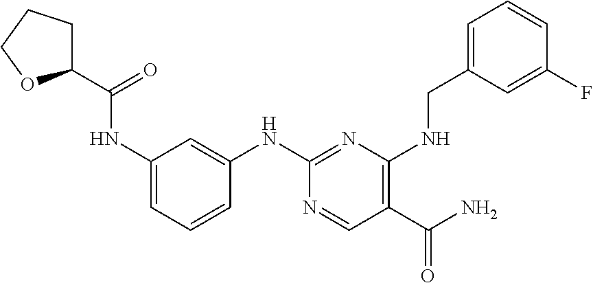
C1(NC(C2CCCO2)=O)=CC=CC(NC2=NC(NCC3=CC=CC(F)=C3)=C(C(N)=O)C=N2)=C1
